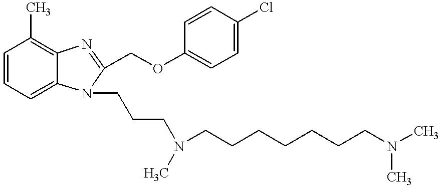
C1=CC=C2C(=C1C)N=C(COC1=CC=C(Cl)C=C1)N2CCCN(C)CCCCCCCN(C)C
